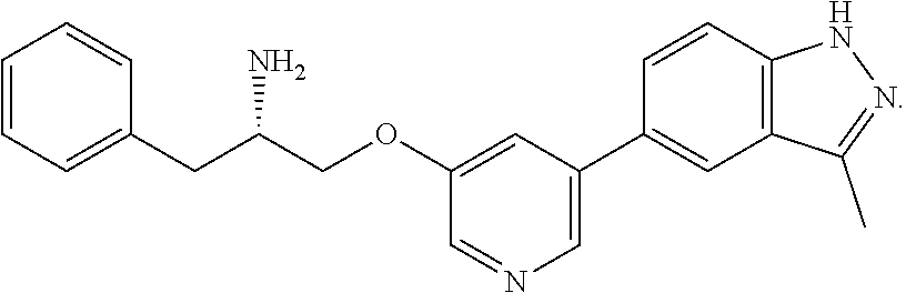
C1=CC=C(CC(COC2=CC(C3=CC4=C(C=C3)NN=C4C)=CN=C2)N)C=C1
